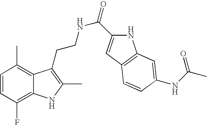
C1=CC(F)=C2C(=C1C)C(CCNC(=O)C1=CC3=C(N1)C=C(NC(C)=O)C=C3)=C(C)N2
